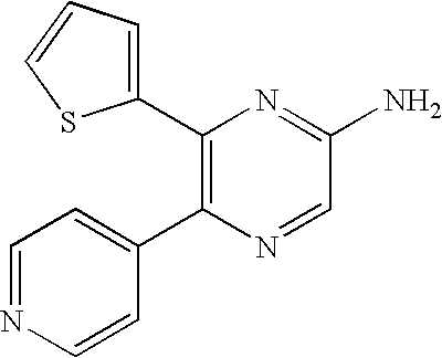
C1(C2=CC=CS2)=C(C2=CC=NC=C2)N=CC(N)=N1
